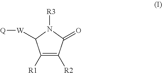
C1([R1])=C([R2])C(=O)N([R3])C1[W][Q]
